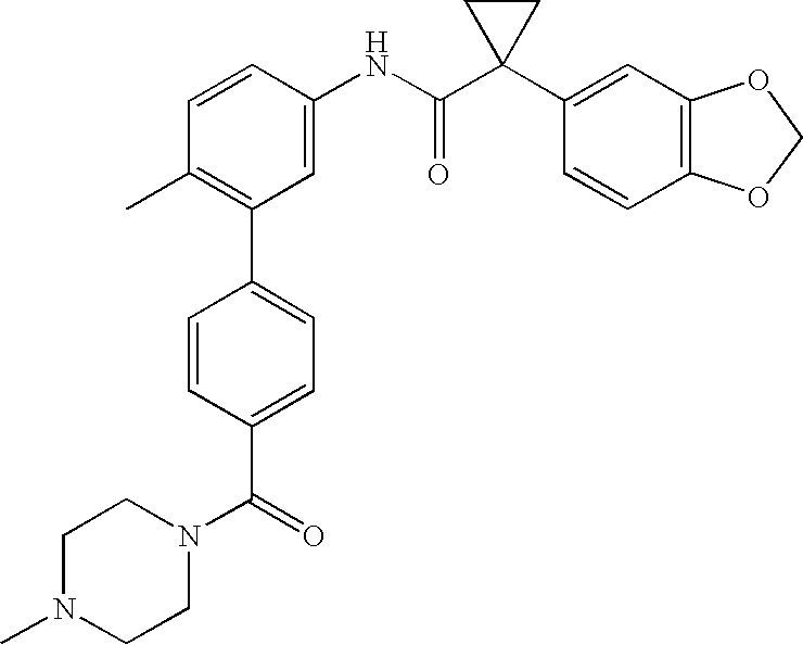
C1=C(NC(C2(C3=CC4=C(C=C3)OCO4)CC2)=O)C=CC(C)=C1C1=CC=C(C(=O)N2CCN(C)CC2)C=C1
